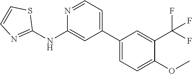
C1(NC2=CC(C3=CC=C(OC)C(C(F)(F)F)=C3)=CC=N2)=NC=CS1
